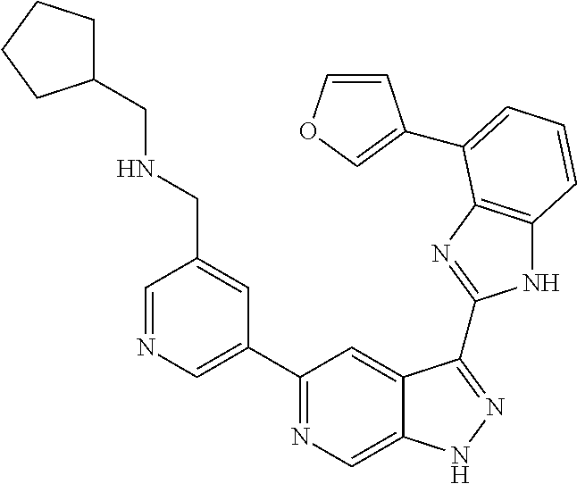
C1=NC=C(C2=NC=C3C(=C2)C(C2=NC4=C(N2)C=CC=C4C2=COC=C2)=NN3)C=C1CNCC1CCCC1
